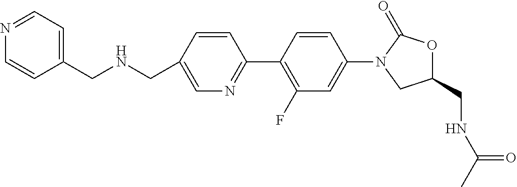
C(C1=CN=C(C2=C(F)C=C(N3CC(CNC(C)=O)OC3=O)C=C2)C=C1)NCC1=CC=NC=C1
